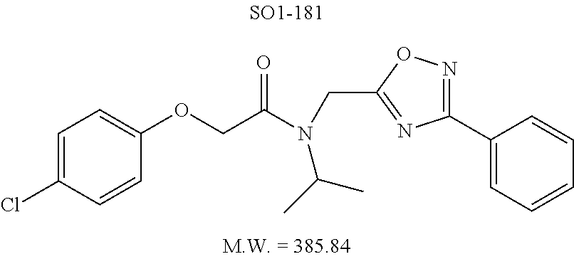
C1(OCC(N(CC2=NC(C3=CC=CC=C3)=NO2)C(C)C)=O)=CC=C(Cl)C=C1
